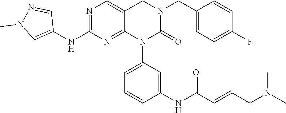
C1(CN2CC3=CN=C(NC4=CN(C)N=C4)N=C3N(C3=CC=CC(NC(C=CCN(C)C)=O)=C3)C2=O)=CC=C(F)C=C1
